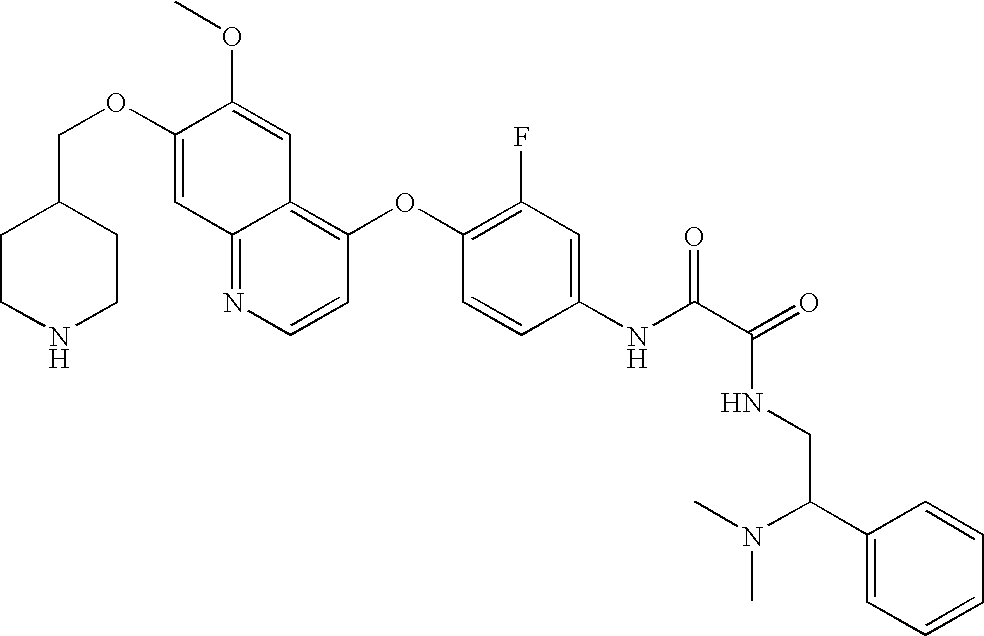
C12=NC=CC(OC3=C(F)C=C(NC(C(=O)NCC(N(C)C)C4=CC=CC=C4)=O)C=C3)=C1C=C(OC)C(OCC1CCNCC1)=C2
